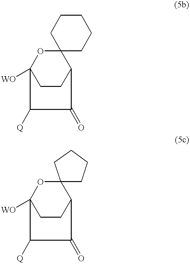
C12(OC3([WO])CCC1C(=O)C3[Q])CCCCC2.C12(OC3([WO])CCC1C(=O)C3[Q])CCCC2
